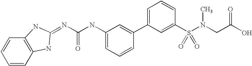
N(C(NC1=CC=CC(C2=CC=CC(S(N(CC(O)=O)C)(=O)=O)=C2)=C1)=O)=C1NC2=C(C=CC=C2)N1
